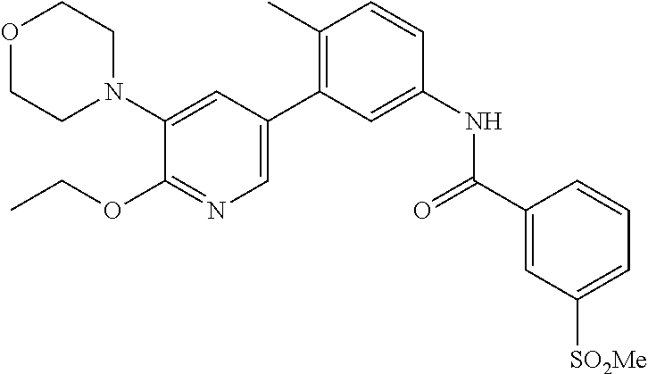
C1(N2CCOCC2)=CC(C2=C(C)C=CC(NC(C3=CC([SO2Me])=CC=C3)=O)=C2)=CN=C1OCC
